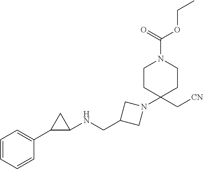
C1=CC=CC(C2C(NCC3CN(C4(C[CN])CCN(C(=O)OCC)CC4)C3)C2)=C1
